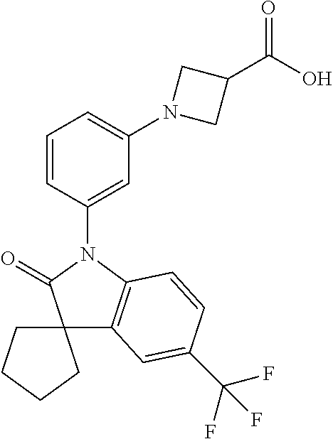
C1=CC(N2C(=O)C3(C4=C2C=CC(C(F)(F)F)=C4)CCCC3)=CC(N2CC(C(O)=O)C2)=C1
